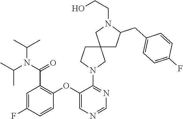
N1(CCO)C(CC2=CC=C(F)C=C2)CC2(C1)CCN(C1=NC=NC=C1OC1=C(C(N(C(C)C)C(C)C)=O)C=C(F)C=C1)C2
